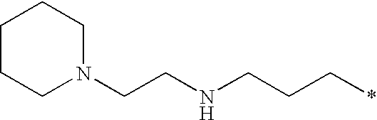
C1CCN(CCNCCC*)CC1
